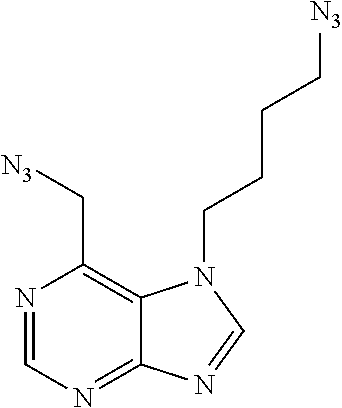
N1=CN=C2C(=C1C[N3])N(CCCC[N3])C=N2
